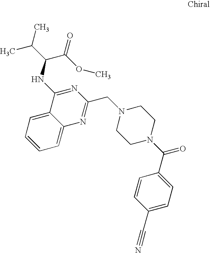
C1=CC=C2C(=C1)C(NC(C(=O)OC)C(C)C)=NC(CN1CCN(C(C3=CC=C(C#N)C=C3)=O)CC1)=N2
